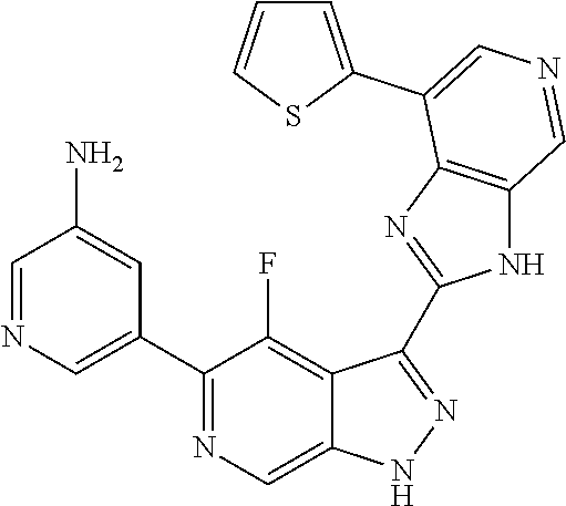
C1(C2=CN=CC(N)=C2)=NC=C2C(=C1F)C(C1=NC3=C(N1)C=NC=C3C1=CC=CS1)=NN2
